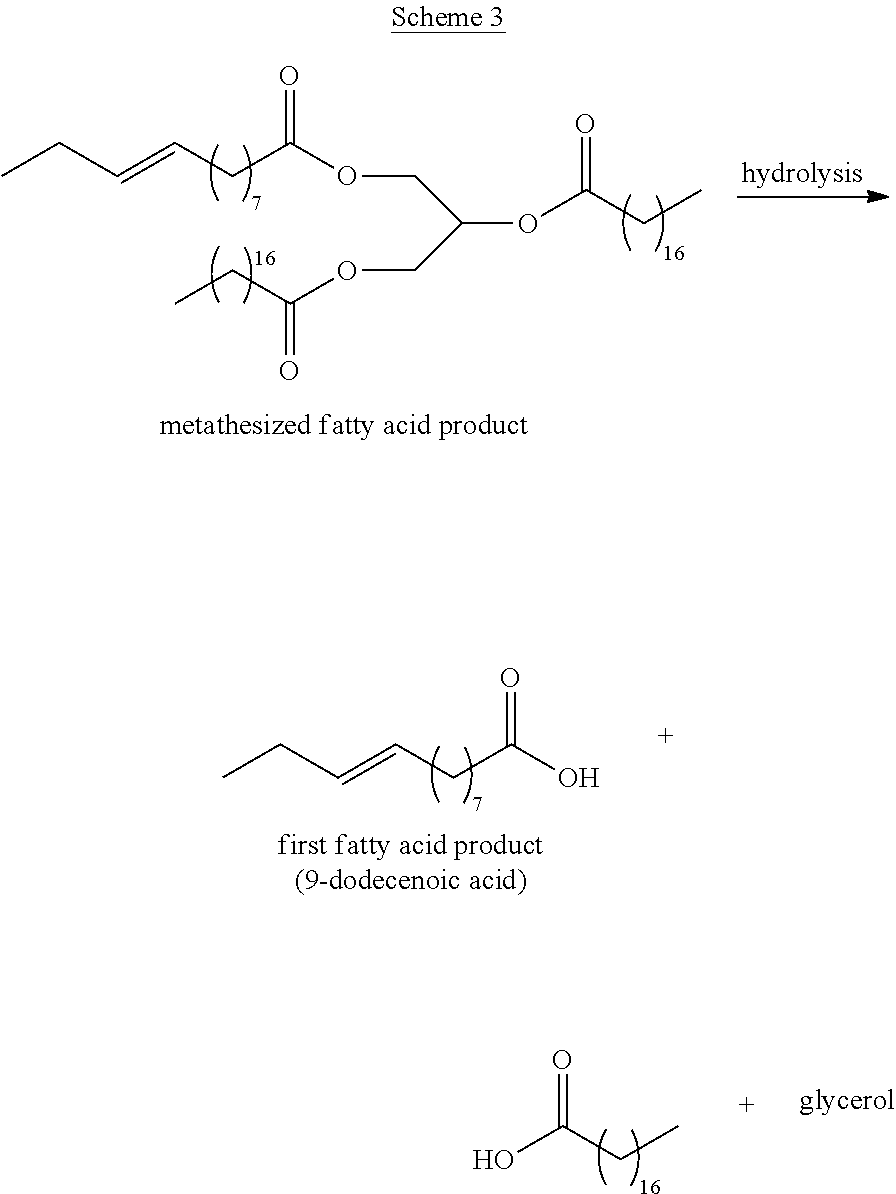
CCC=CCC(OCC(COC(=O)CC)OC(CC)=O)=O.CCC=CCC(O)=O.OC(CC)=O
